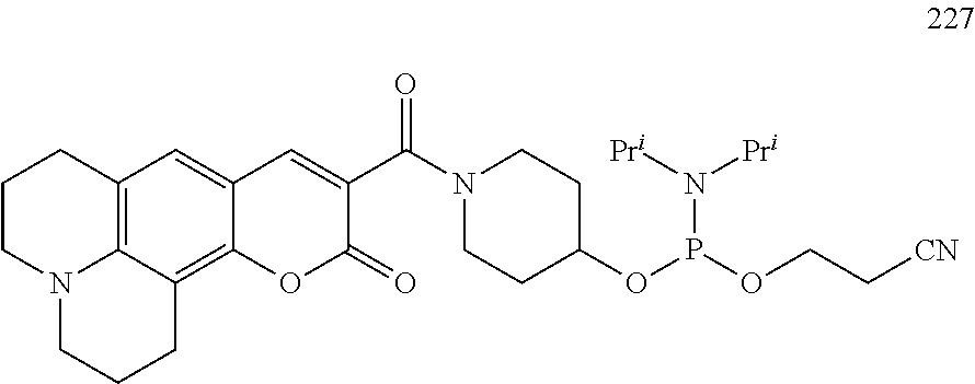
C12=C3C(=C4C(=C1)C=C(C(N1CCC(OP(OCC[CN])N([Pri])[Pri])CC1)=O)C(=O)O4)CCCN3CCC2
